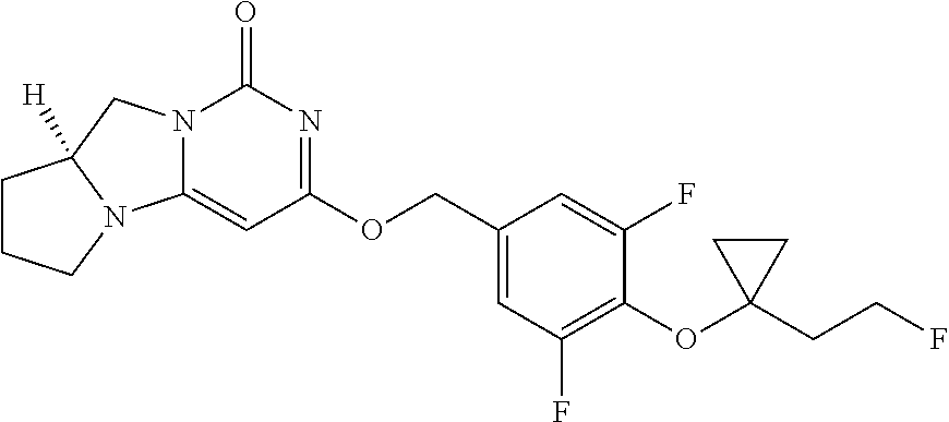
C(OC1=NC(=O)N2C(=C1)N1C([H])(C2)CCC1)C1=CC(F)=C(OC2(CCF)CC2)C(F)=C1
